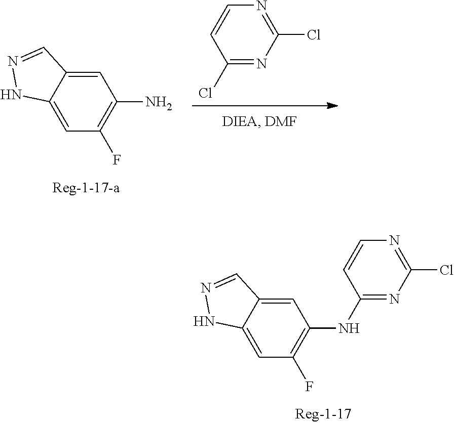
C1=C2C(=CC(F)=C1NC1=NC(Cl)=NC=C1)NN=C2.C1=C2C(=CC(F)=C1N)NN=C2.ClC1=NC(Cl)=NC=C1
